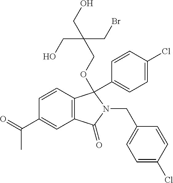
C1=CC2=C(C=C1C(=O)C)C(=O)N(CC1=CC=C(Cl)C=C1)C2(C1=CC=C(Cl)C=C1)OCC(CO)(CO)CBr
